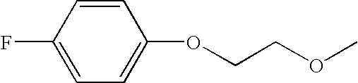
C1=CC(F)=CC=C1OCCOC
